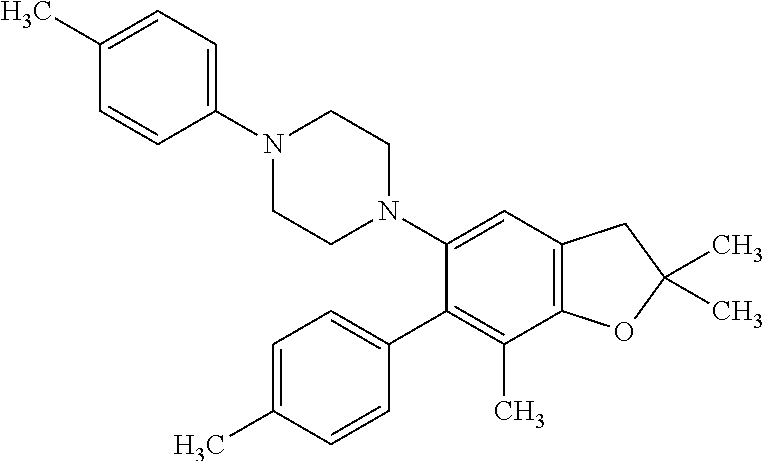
C1(C)=CC=C(N2CCN(C3=CC4=C(C(C)=C3C3=CC=C(C)C=C3)OC(C)(C)C4)CC2)C=C1
